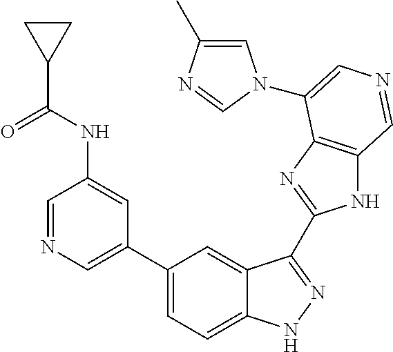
C1=C(C)N=CN1C1=CN=CC2=C1N=C(C1=NNC3=CC=C(C4=CN=CC(NC(C5CC5)=O)=C4)C=C31)N2
